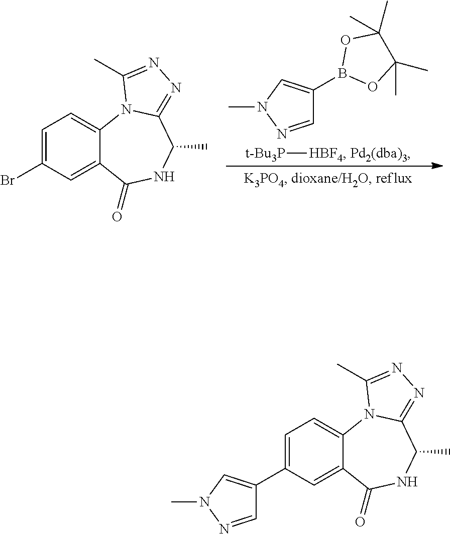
CN1N=CC(B2OC(C)(C)C(C)(C)O2)=C1.[t-Bu3P][HBF4].[Pd2(dba)3].C12=CC=C(Br)C=C1C(=O)NC(C)C1=NN=C(C)N21.C12=CC=C(C3=CN(C)N=C3)C=C1C(=O)NC(C)C1=NN=C(C)N21
